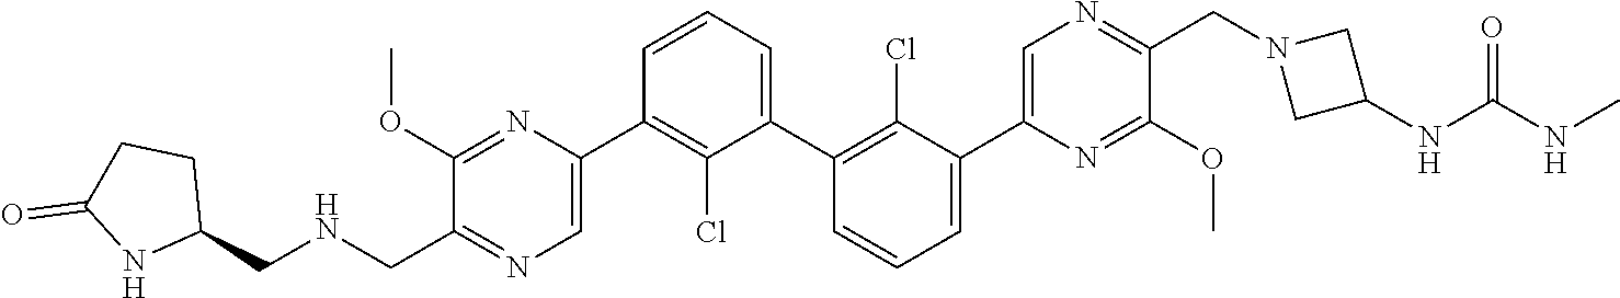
C1(OC)=NC(C2=C(Cl)C(C3=C(Cl)C(C4=CN=C(CN5CC(NC(NC)=O)C5)C(OC)=N4)=CC=C3)=CC=C2)=CN=C1C[HN]CC1CCC(=O)N1
